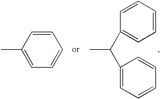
C(C1=CC=CC=C1)(C1=CC=CC=C1)C.C1=CC(C)=CC=C1
